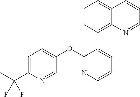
C1(OC2=CC=C(C(F)(F)C)N=C2)=NC=CC=C1C1=C2C(=CC=C1)C=CC=N2
